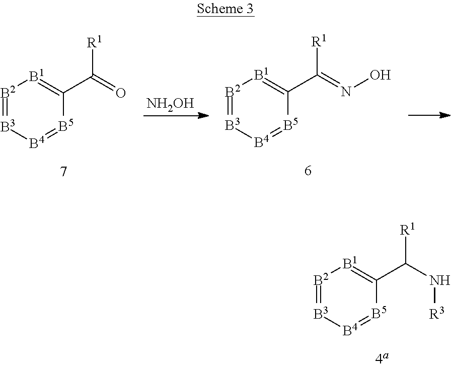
[NH2OH].[B2]1=[B3][B4]=[B5]C(C([R1])=NO)=[B1]1.[B2]1=[B3][B4]=[B5]C(C([R1])=O)=[B1]1.[B2]1=[B3][B4]=[B5]C(C([R1])N[R3])=[B1]1
